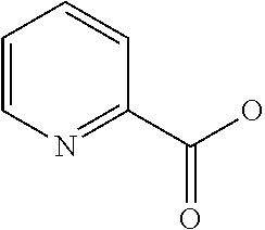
C1=CN=C(C(O)=O)C=C1
